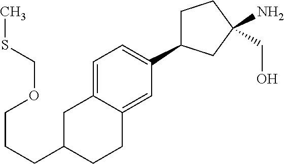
C1=C2C(=CC(C3CCC(N)(CO)C3)=C1)CCC(CCCOCSC)C2
